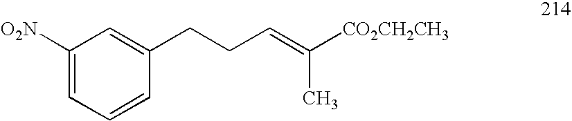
C1([O2N])=CC=CC(CCC=C(C)[CO2CH2CH3])=C1
